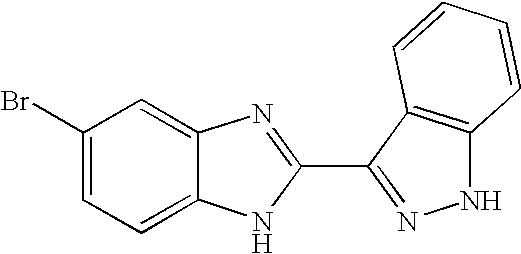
C1=C2C(=CC(Br)=C1)N=C(C1=NNC3=C1C=CC=C3)N2
